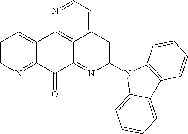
C1=CN=C2C(=C1)C1=C3C(=NC(N4C5=CC=CC=C5C5=C4C=CC=C5)=CC3=CC=N1)C2=O
